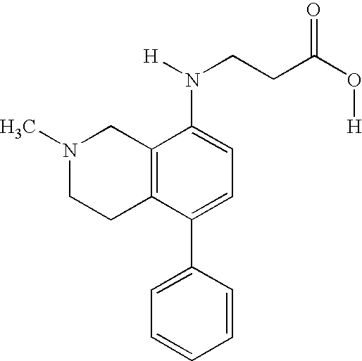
C12=C(C(C3=CC=CC=C3)=CC=C1N([H])CCC(O[H])=O)CCN(C)C2
